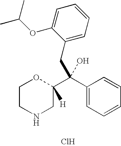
C1CNCC(C(C2=CC=CC=C2)(O)CC2=CC=CC=C2OC(C)C)([H])O1.Cl
